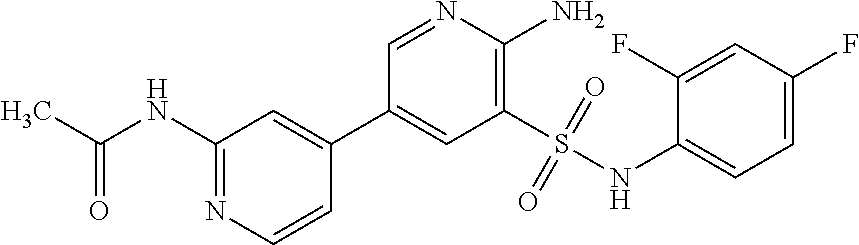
CC(NC1=NC=CC(C2=CC(S(NC3=CC=C(F)C=C3F)(=O)=O)=C(N)N=C2)=C1)=O
